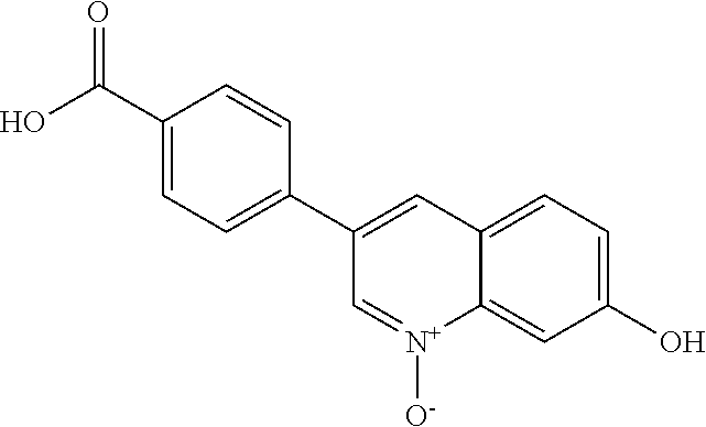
C1=C(C(O)=O)C=CC(C2=CC3=CC=C(O)C=C3[N+]([O-])=C2)=C1
